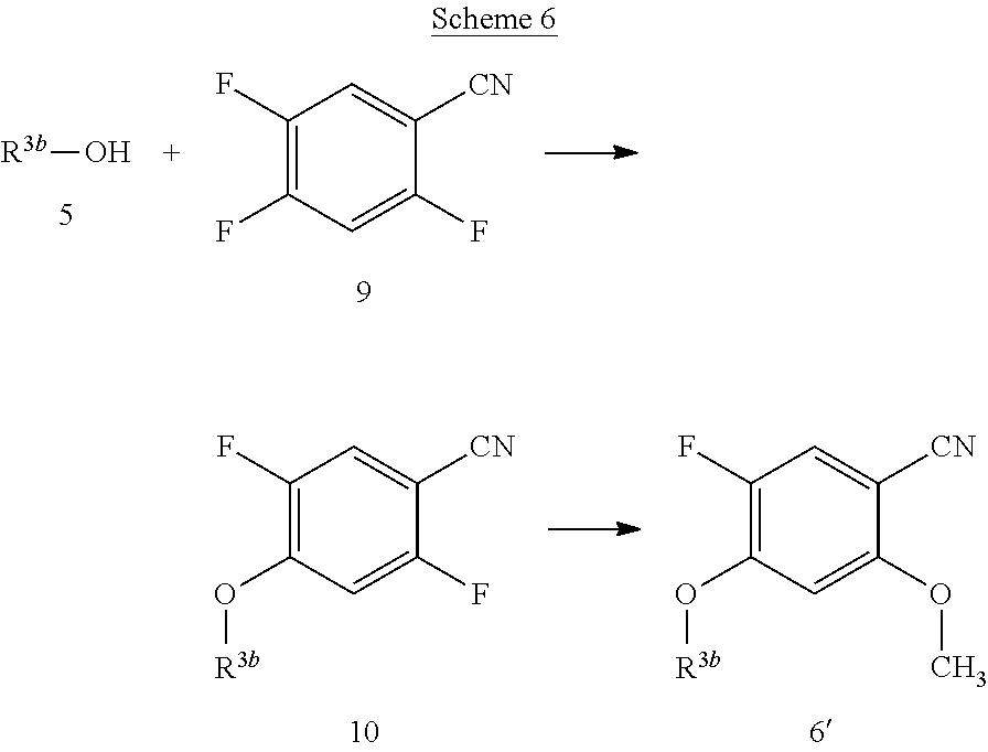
[R3b]O.C1(F)=C(F)C=C(F)C([CN])=C1.C1(F)=C(O[R3b])C=C(OC)C([CN])=C1.C1(F)=C(O[R3b])C=C(F)C([CN])=C1
